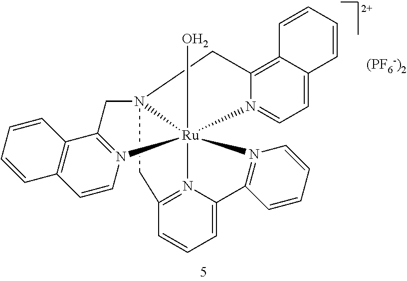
[(PF6-)2].C1=C2N3=C(C=C1)CN14CC5=N(C=CC6=C5C=CC=C6)[Ru]31(O)(N1=C2C=CC=C1)N1=CC=C2C(=C1C4)C=CC=C2
